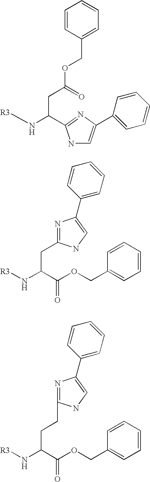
C1=CC(COC(CC(N[R3])C2=NC(C3=CC=CC=C3)=CN2)=O)=CC=C1.C1=CC(C2=CNC(CC(C(OCC3=CC=CC=C3)=O)N[R3])=N2)=CC=C1.C(CC(C(OCC1=CC=CC=C1)=O)N[R3])C1=NC(C2=CC=CC=C2)=CN1
